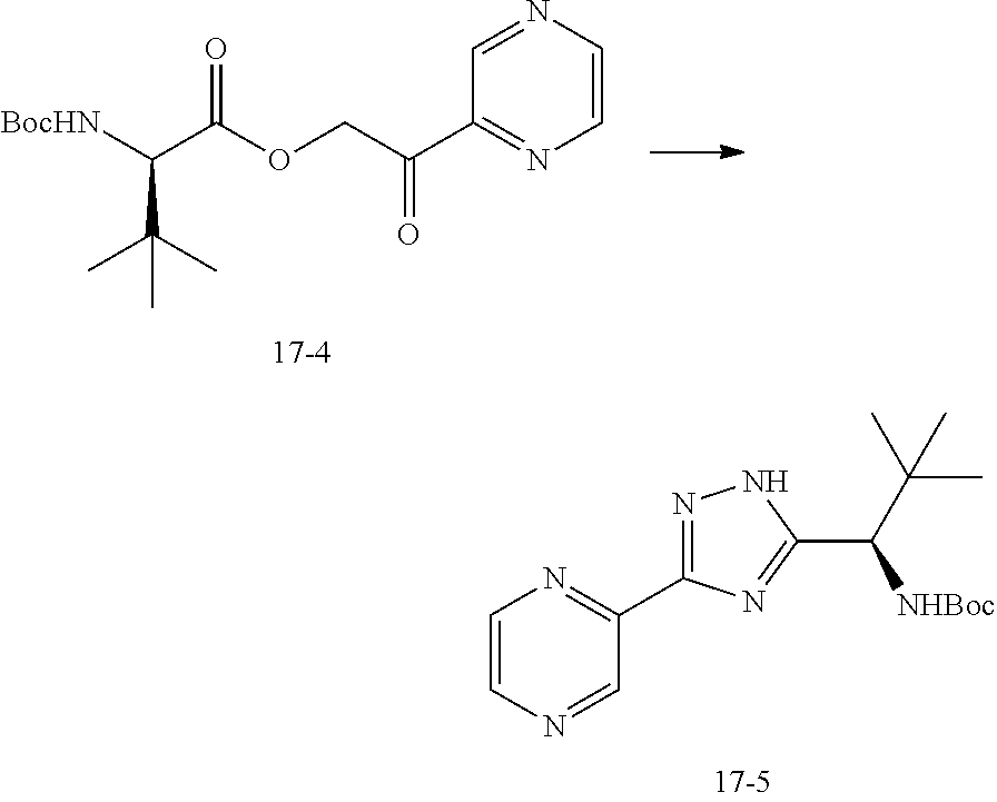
C1=CN=CC(C2=NNC(C([NHBoc])C(C)(C)C)=N2)=N1.C(C(OCC(C1=NC=CN=C1)=O)=O)([BocHN])C(C)(C)C
